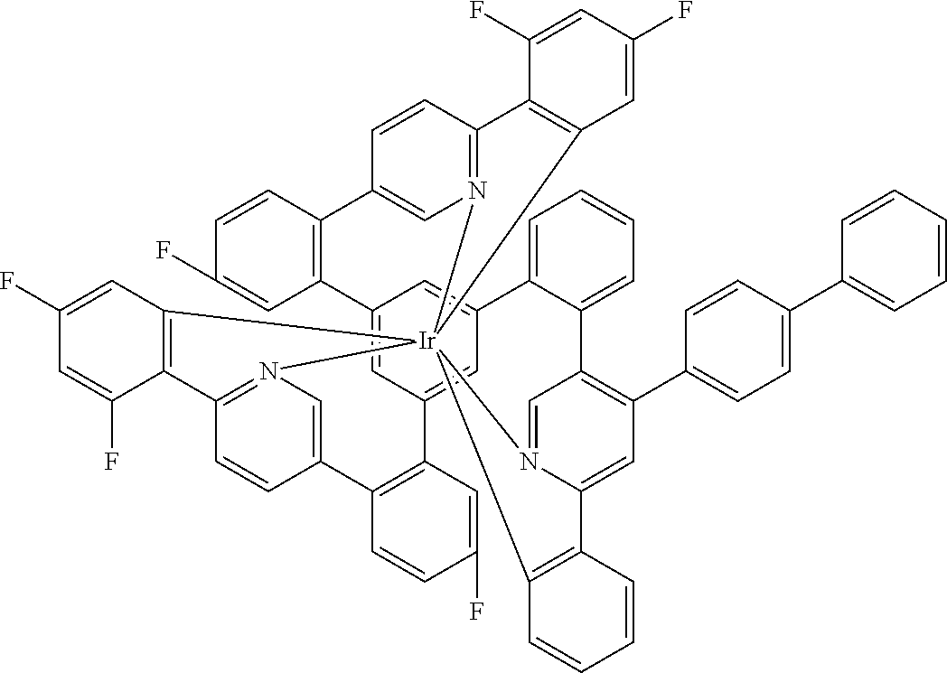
C12=CC3=CC(=C1)C1=CC=CC=C1C1=C(C4=CC=C(C5=CC=CC=C5)C=C4)C=C4N(=C1)[Ir]15(N6=C(C=CC(=C6)C6=C3C=C(F)C=C6)C3=C1C=C(F)C=C3F)(N1=C(C=CC(=C1)C1=C2C=C(F)C=C1)C1=C5C=C(F)C=C1F)C1=C4C=CC=C1
